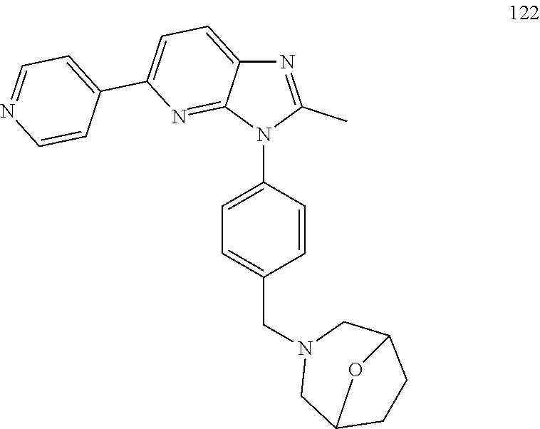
N1(CC2=CC=C(N3C(C)=NC4=CC=C(C5=CC=NC=C5)N=C34)C=C2)CC2CCC(C1)O2
